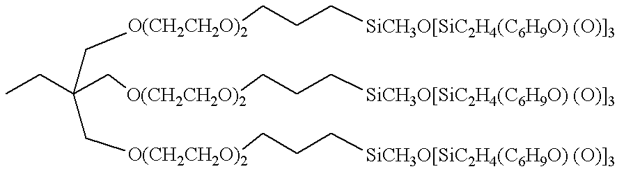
CCC(C[O(CH2CH2O)2]CCC[SiCH3O[SiC2H4(C6H9O) (O)]3])(C[O(CH2CH2O)2]CCC[SiCH3O[SiC2H4(C6H9O) (O)]3])C[O(CH2CH2O)2]CCC[SiCH3O[SiC2H4(C6H9O) (O)]3]
